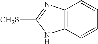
C12=C(C=CC=C1)NC([CH2S])=N2
